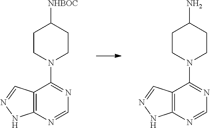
C12=C(N=CN=C1N1CCC([NHBOC])CC1)NN=C2.C12=C(N=CN=C1N1CCC(N)CC1)NN=C2
